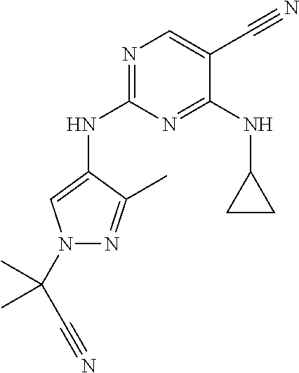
N(C1=NC=C(C#N)C(NC2CC2)=N1)C1=CN(C(C#N)(C)C)N=C1C
